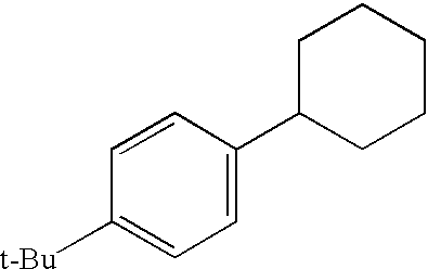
C1=CC(C2CCCCC2)=CC=C1[t-Bu]
